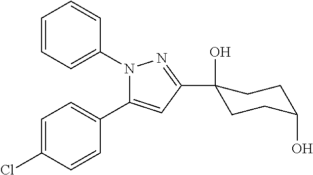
C1=CC=C(N2C(C3=CC=C(Cl)C=C3)=CC(C3(O)CCC(O)CC3)=N2)C=C1
